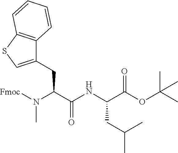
N(C(C(NC(C(OC(C)(C)C)=O)CC(C)C)=O)CC1=CSC2=C1C=CC=C2)([Fmoc])C
